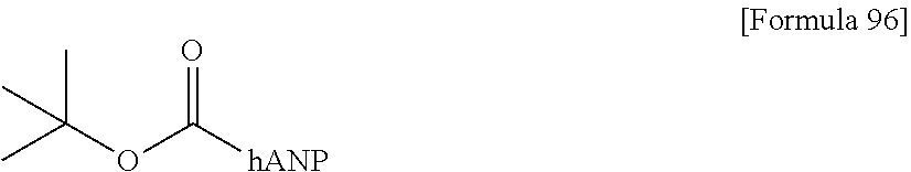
CC(OC([hANP])=O)(C)C
